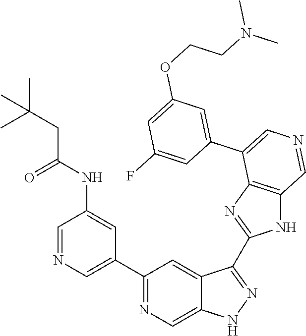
C1(C2=CN=CC(NC(CC(C)(C)C)=O)=C2)=NC=C2C(=C1)C(C1=NC3=C(N1)C=NC=C3C1=CC(OCCN(C)C)=CC(F)=C1)=NN2
